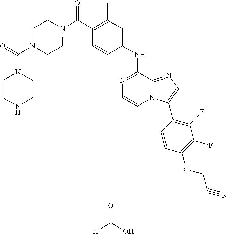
N1=C(NC2=CC(C)=C(C(=O)N3CCN(C(=O)N4CCNCC4)CC3)C=C2)C2=NC=C(C3=C(F)C(F)=C(OCC#N)C=C3)N2C=C1.O=C(O)[H]
